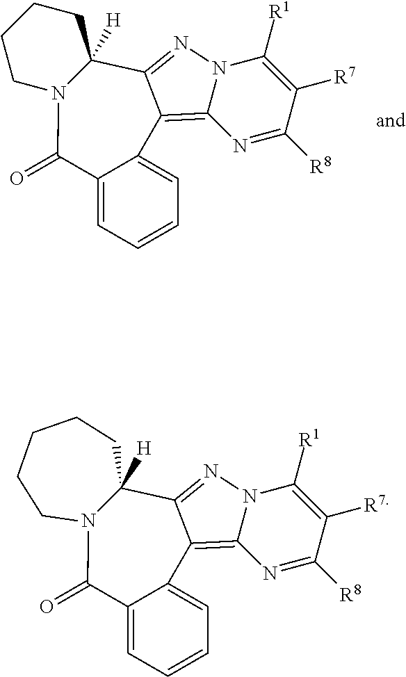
N12C(=C3C(=N1)C1([H])N(CCCC1)C(=O)C1=CC=CC=C31)N=C([R8])C([R7])=C2[R1].N12C(=C3C(=N1)C1([H])N(C(=O)C4=CC=CC=C34)CCCCC1)N=C([R8])C([R7])=C2[R1]
